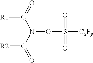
[R1]C(N(OS([CxFy])(=O)=O)C([R2])=O)=O
